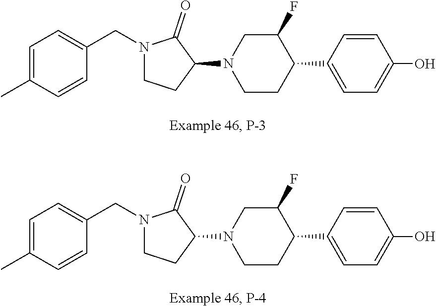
C1=C(C)C=CC(CN2CCC(N3CCC(C4=CC=C(O)C=C4)C(F)C3)C2=O)=C1.C1=C(C)C=CC(CN2CCC(N3CCC(C4=CC=C(O)C=C4)C(F)C3)C2=O)=C1
